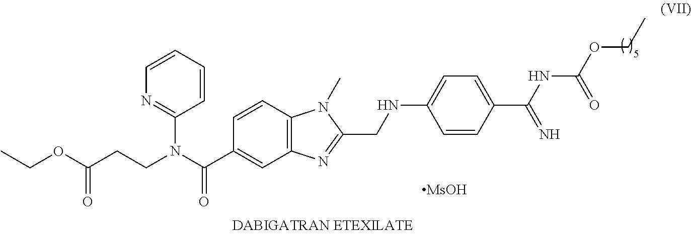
CCOC(CCN(C(C1=CC2=C(C=C1)N(C)C(CNC1=CC=C(C(=N)NC(=O)OCC)C=C1)=N2)=O)C1=NC=CC=C1)=O.[MsOH]
